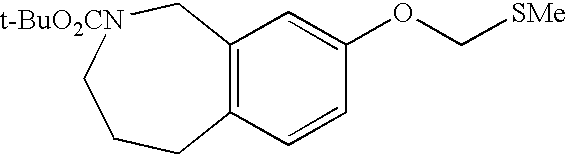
C12=C(C[t-BuO2CN]CCC1)C=C(OC[SMe])C=C2
